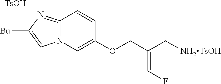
[Bu]C1=CN2C(=N1)C=CC(OCC(C[NH2TsOH])=CF)=C2.[TsOH]
